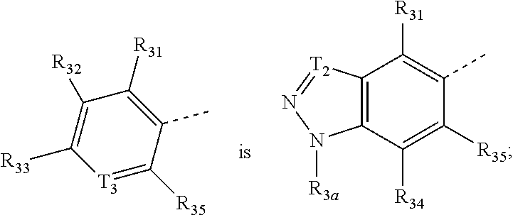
[T3]1=C([R35])C(C)=C([R31])C([R32])=C1[R33].C12=C(C([R34])=C([R35])C(C)=C1[R31])N([R3a])N=[T2]2
